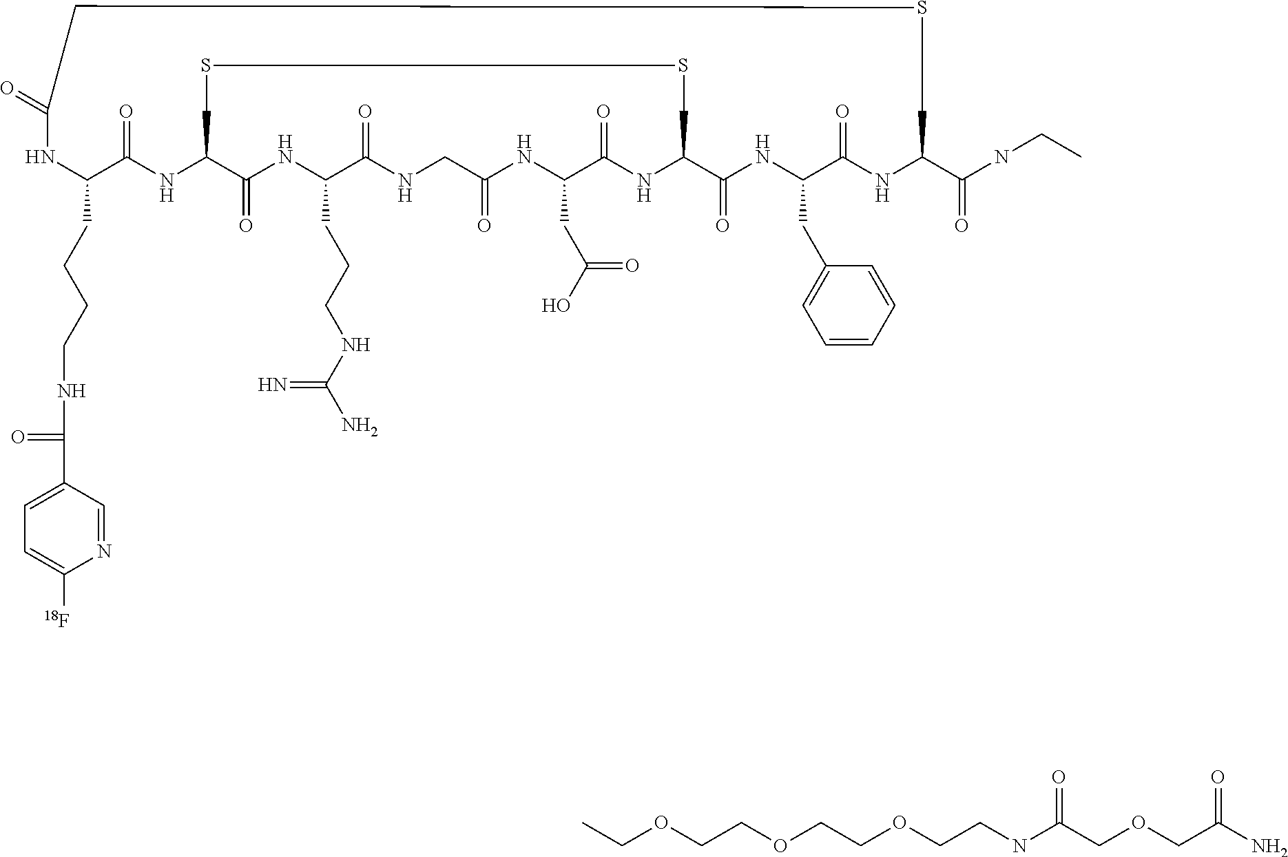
N1C(CCCCNC(=O)C2=CC=C([18F])N=C2)C(=O)NC2C(=O)NC(CCCNC(N)=N)C(=O)NCC(=O)NC(CC(O)=O)C(=O)NC(C(=O)NC(CC3=CC=CC=C3)C(=O)NC(C(NCC)=O)CSCC1=O)CSSC2.C(OCCOCCOCCNC(COCC(N)=O)=O)C
